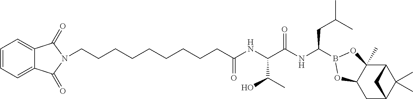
C(CCCCCCCC(NC(C(NC(CC(C)C)B1OC2(C)C3C(C)(C)C(CC2O1)C3)=O)C(C)O)=O)CN1C(=O)C2=CC=CC=C2C1=O
